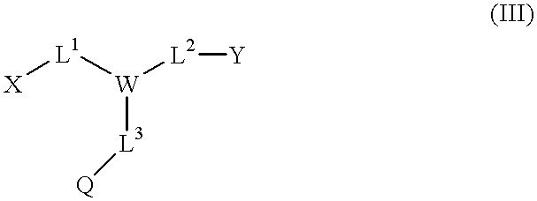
[W]([L3][Q])([L2][Y])[L1][X]
